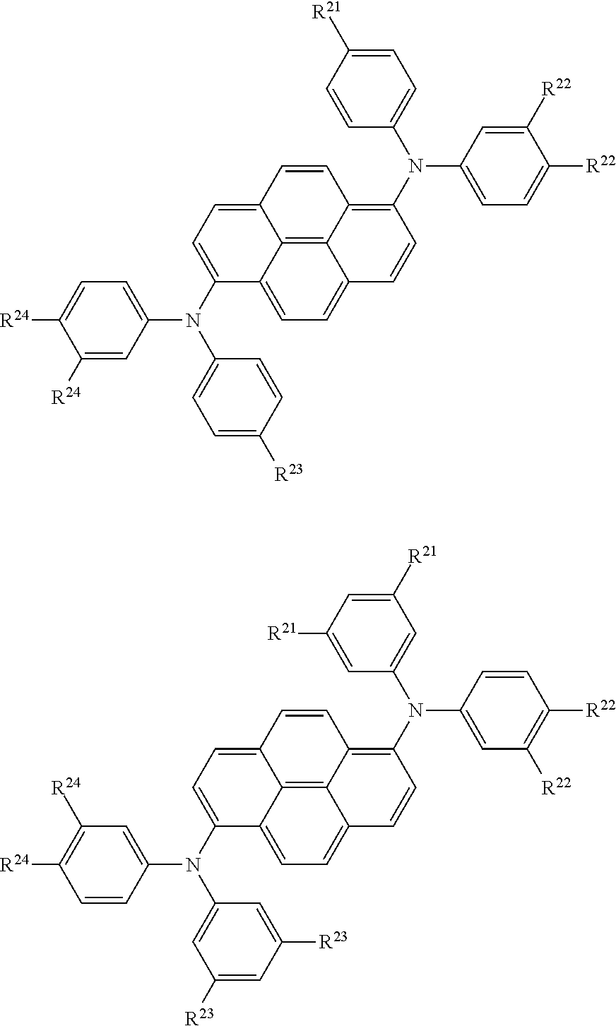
C1(N(C2=CC=C([R23])C=C2)C2=CC=C([R24])C([R24])=C2)=CC=C2C3=C4C(=CC=C13)C=CC(N(C1=CC=C([R21])C=C1)C1=CC=C([R22])C([R22])=C1)=C4C=C2.C1(N(C2=CC([R23])=CC([R23])=C2)C2=CC([R24])=C([R24])C=C2)=CC=C2C3=C4C(=CC=C13)C=CC(N(C1=CC([R21])=CC([R21])=C1)C1=CC([R22])=C([R22])C=C1)=C4C=C2
